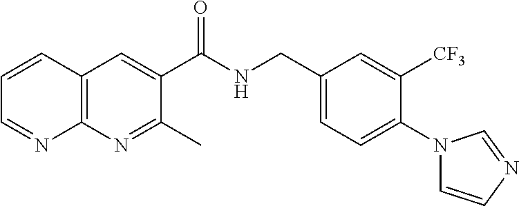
C1=CC2=C(N=C1)N=C(C)C(C(NCC1=CC=C(N3C=CN=C3)C([CF3])=C1)=O)=C2
